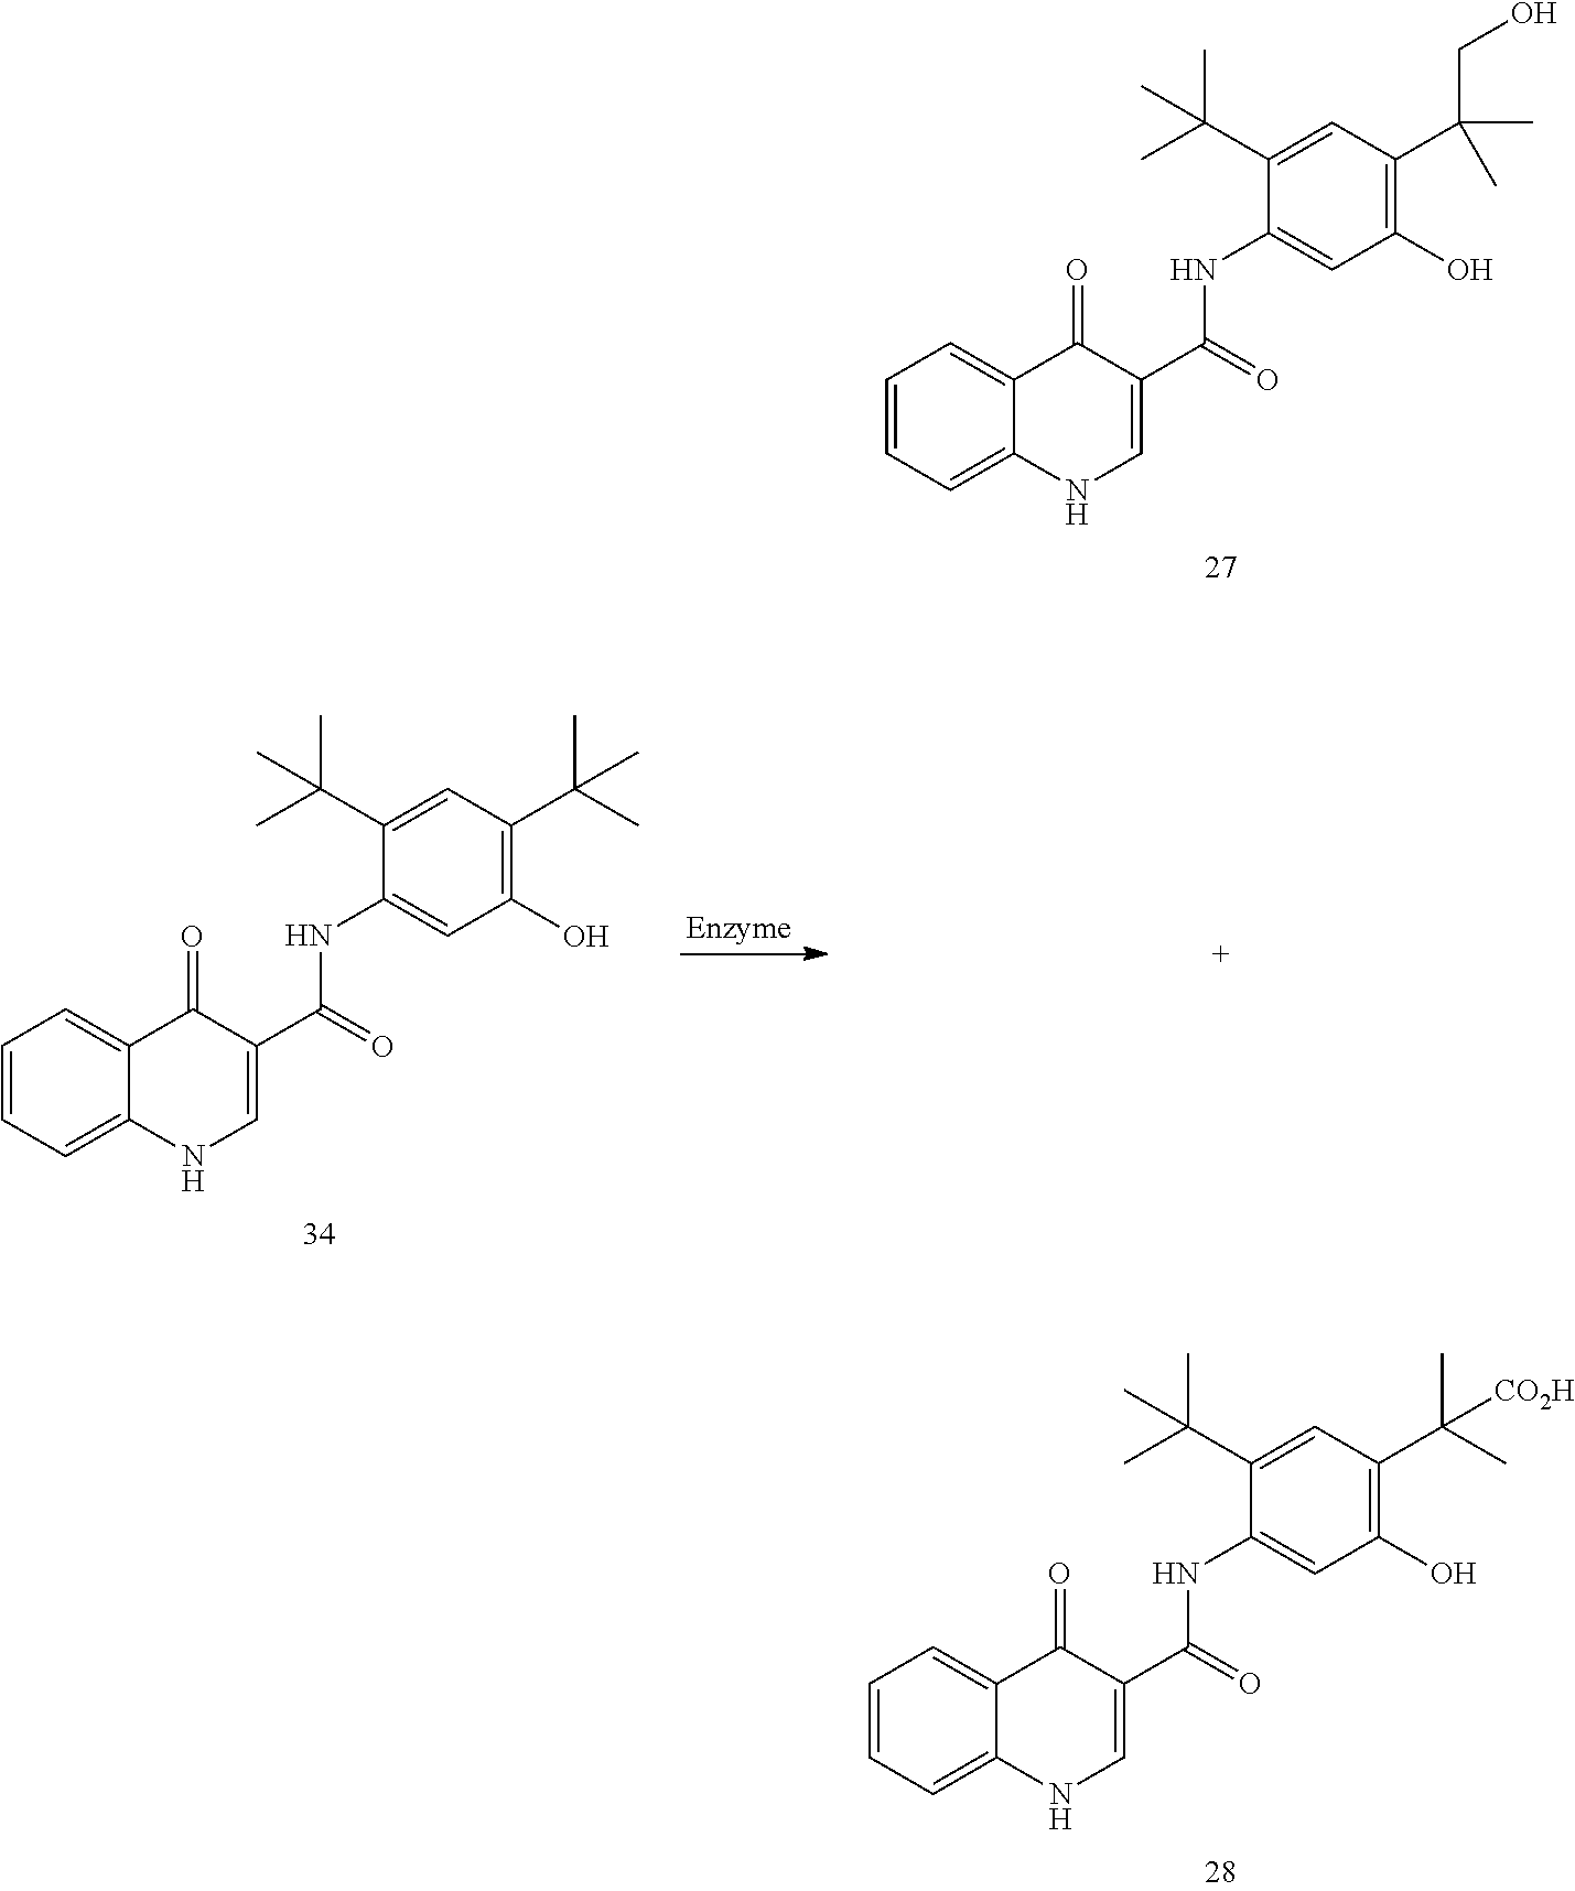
C1=CC=C2C(=C1)C(=O)C(C(=O)NC1=CC(O)=C(C(C)(CO)C)C=C1C(C)(C)C)=CN2.C1=CC=C2C(=C1)C(=O)C(C(=O)NC1=CC(O)=C(C(C)(C)[CO2H])C=C1C(C)(C)C)=CN2.C1=CC=C2C(=C1)C(=O)C(C(=O)NC1=CC(O)=C(C(C)(C)C)C=C1C(C)(C)C)=CN2
